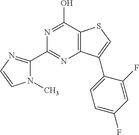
C1(C2=NC3=C(C(O)=N2)SC=C3C2=CC=C(F)C=C2F)=NC=CN1C
